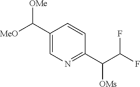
[MeO]C(C1=CN=C(C(C(F)F)[OMs])C=C1)[OMe]
